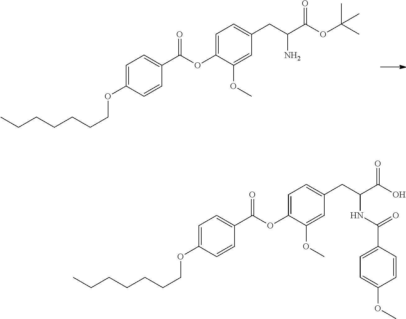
C1=C(OC(C2=CC=C(OCCCCCCC)C=C2)=O)C(OC)=CC(CC(C(OC(C)(C)C)=O)N)=C1.C1=C(OC(C2=CC=C(OCCCCCCC)C=C2)=O)C(OC)=CC(CC(C(O)=O)NC(C2=CC=C(OC)C=C2)=O)=C1
